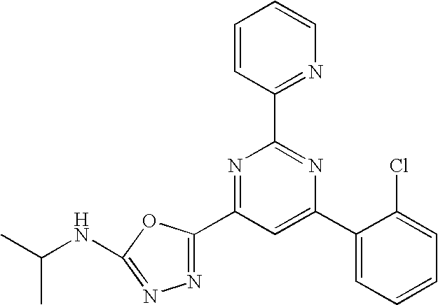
C1=CC(C2=NC(C3=CC=CC=C3Cl)=CC(C3=NN=C(NC(C)C)O3)=N2)=NC=C1
